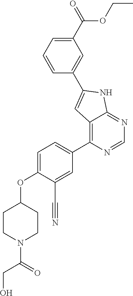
C1=C(OC2CCN(C(=O)CO)CC2)C(C#N)=CC(C2=C3C(=NC=N2)NC(C2=CC(C(=O)OCC)=CC=C2)=C3)=C1
